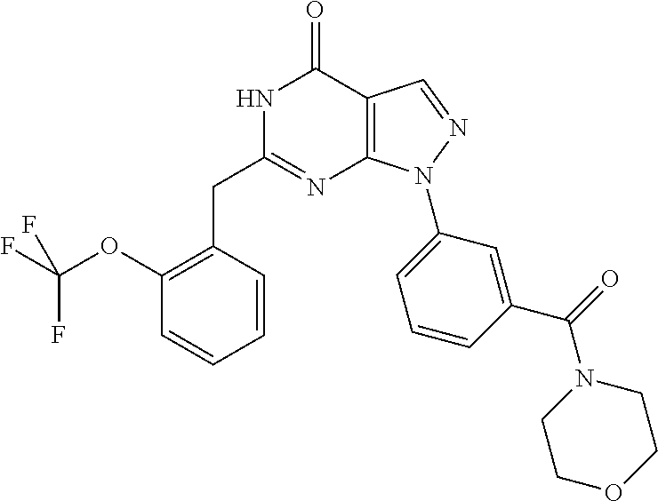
N1C(CC2=C(OC(F)(F)F)C=CC=C2)=NC2=C(C1=O)C=NN2C1=CC=CC(C(=O)N2CCOCC2)=C1
